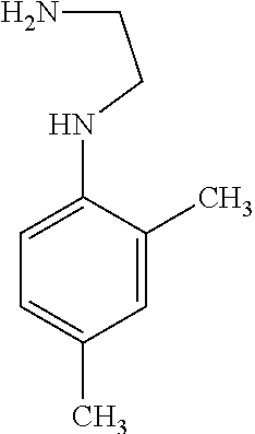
C1(NCCN)=CC=C(C)C=C1C
